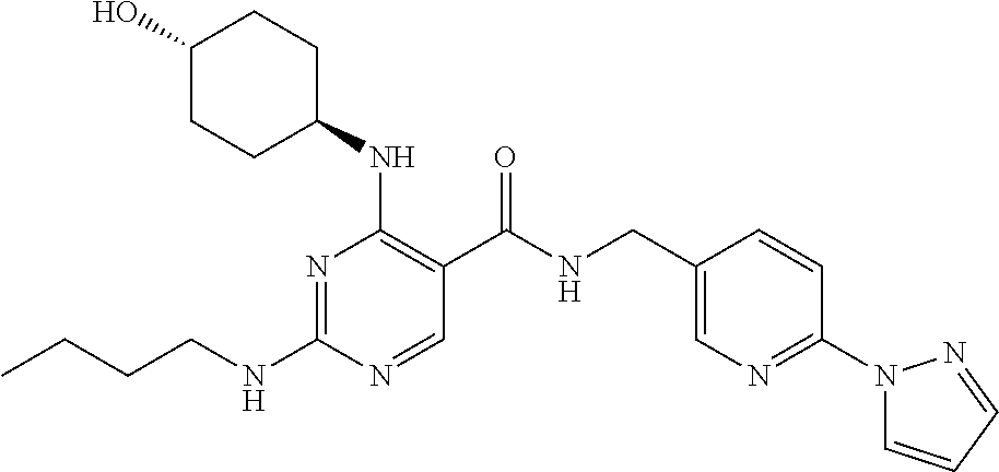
CCCCNC1=NC(NC2CCC(O)CC2)=C(C(NCC2=CN=C(N3C=CC=N3)C=C2)=O)C=N1
